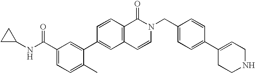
C1(C(NC2CC2)=O)=CC=C(C)C(C2=CC3=C(C=C2)C(=O)N(CC2=CC=C(C4=CCNCC4)C=C2)C=C3)=C1
